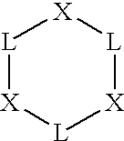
[L]1[X][L][X][L][X]1
